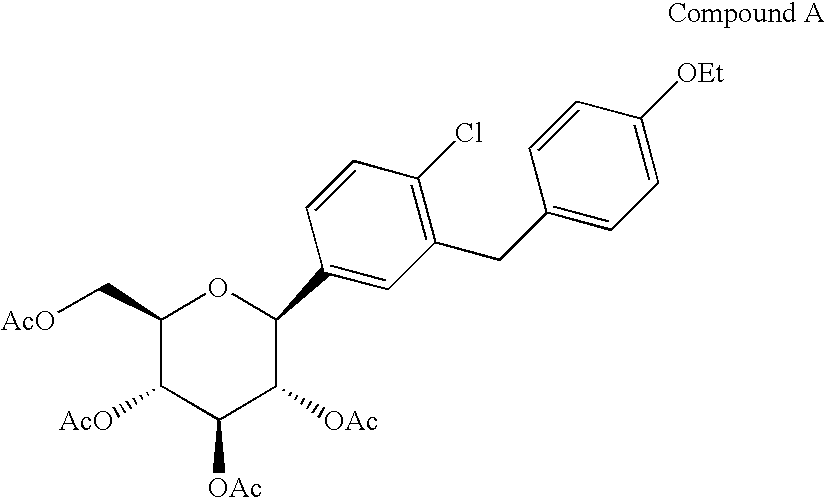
C1(C[AcO])C([AcO])C([OAc])C([OAc])C(C2=CC(CC3=CC=C([OEt])C=C3)=C(Cl)C=C2)O1
